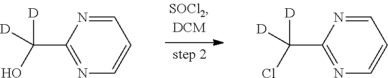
C1=NC(C(O)([D])[D])=NC=C1.C1=NC(C(Cl)([D])[D])=NC=C1
